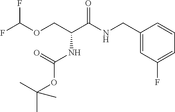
FC(OCC(C(NCC1=CC(F)=CC=C1)=O)NC(OC(C)(C)C)=O)F
